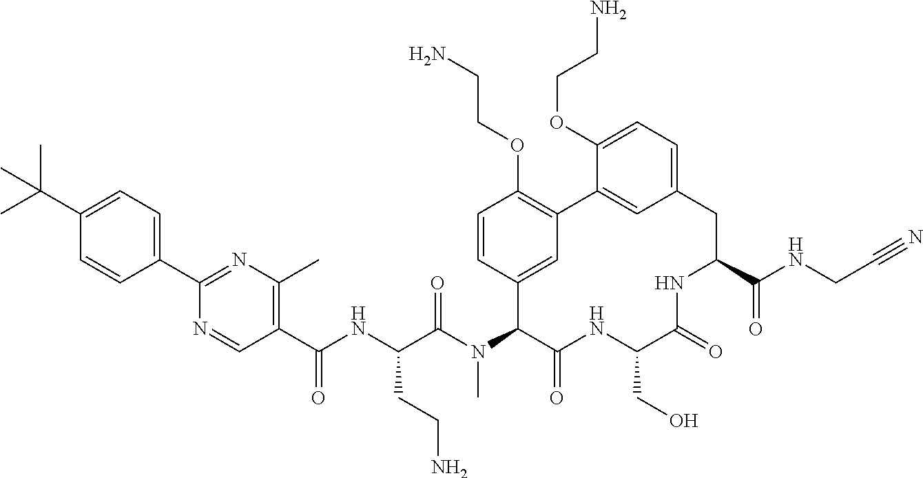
C1(C(NC(C(N(C2C(=O)NC(CO)C(=O)NC(C(NCC#N)=O)CC3=CC=C(OCCN)C(=C3)C3=C(OCCN)C=CC2=C3)C)=O)CCN)=O)=C(C)N=C(C2=CC=C(C(C)(C)C)C=C2)N=C1
